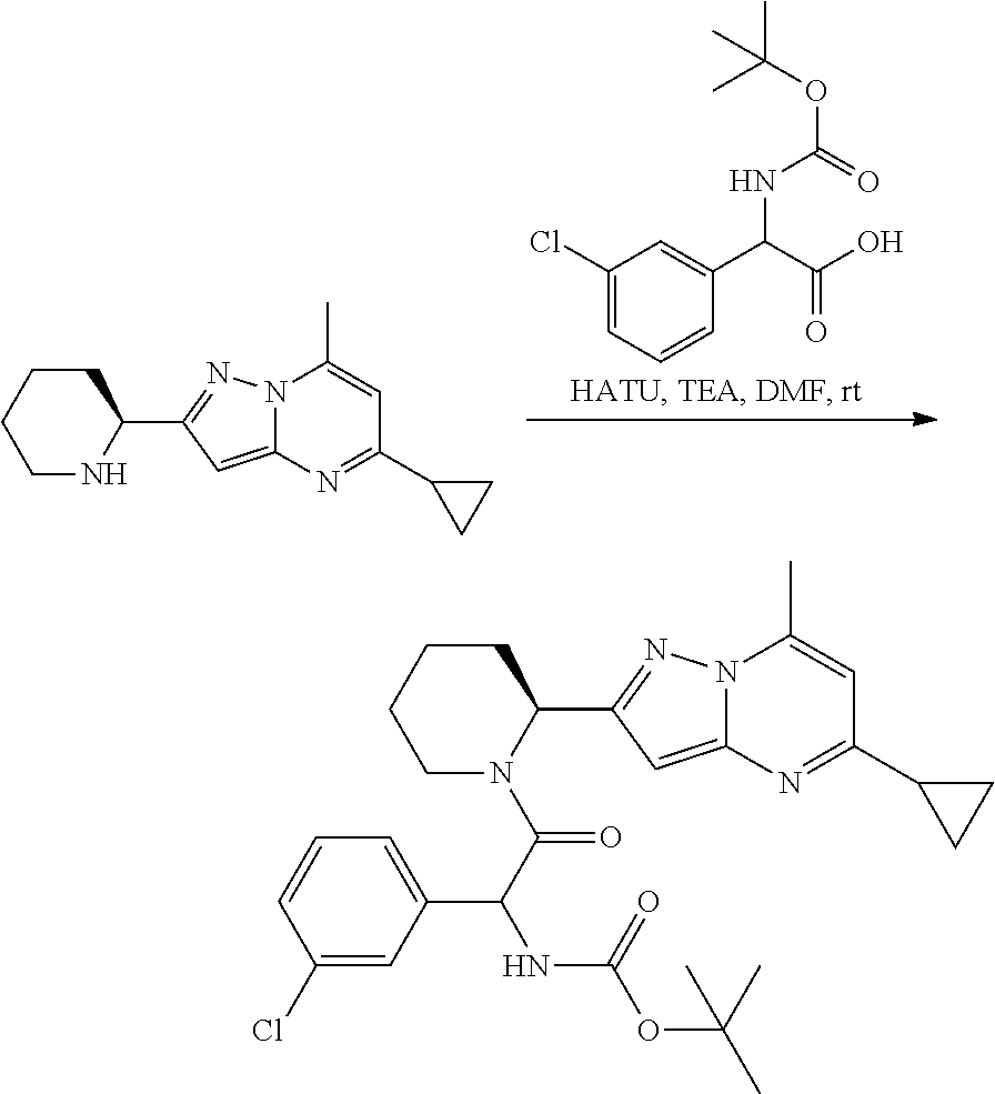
N1C(C2=NN3C(=C2)N=C(C2CC2)C=C3C)CCCC1.C1=C(Cl)C=C(C(C(O)=O)NC(OC(C)(C)C)=O)C=C1.C(C(N1C(C2=NN3C(=C2)N=C(C2CC2)C=C3C)CCCC1)=O)(NC(OC(C)(C)C)=O)C1=CC=CC(Cl)=C1
